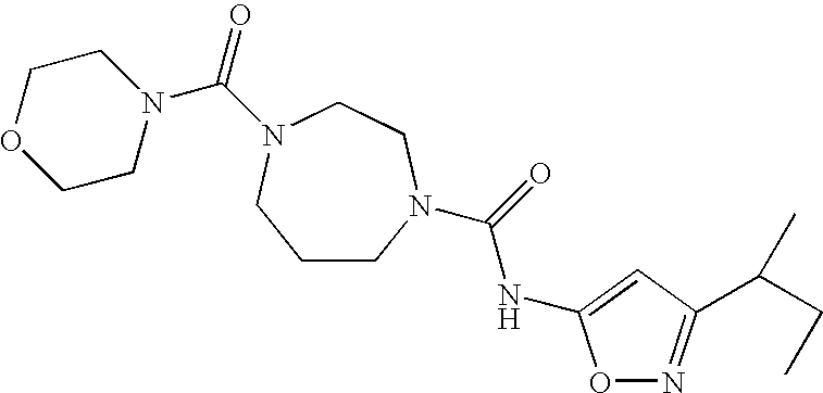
C1CN(C(=O)NC2=CC(C(CC)C)=NO2)CCN(C(=O)N2CCOCC2)C1
